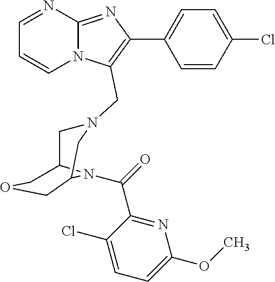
C1=CN2C(=NC(C3=CC=C(Cl)C=C3)=C2CN2CC3N(C(=O)C4=NC(OC)=CC=C4Cl)C(COC3)C2)N=C1
